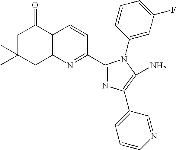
C1C(C)(C)CC2=C(C1=O)C=CC(C1=NC(C3=CC=CN=C3)=C(N)N1C1=CC(F)=CC=C1)=N2
